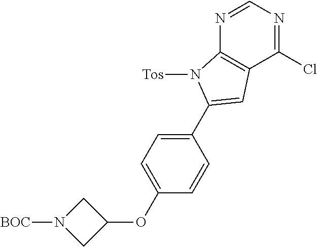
N1=CN=C(Cl)C2=C1N([Tos])C(C1=CC=C(OC3CN([BOC])C3)C=C1)=C2
